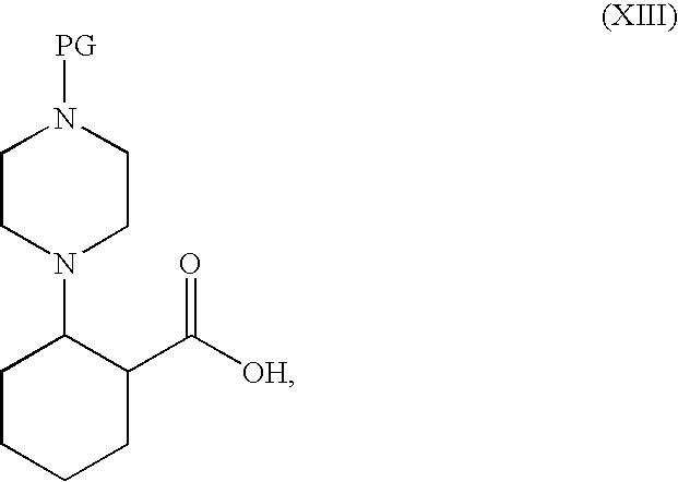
C1CN(C2CCCCC2C([OH])=O)CCN1[PG]
